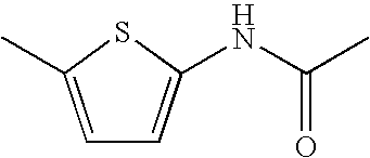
C1=C(C)SC(NC(C)=O)=C1
